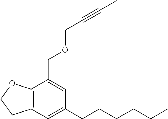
C12=C(C=C(CCCCCC)C=C1COCC#CC)CCO2
